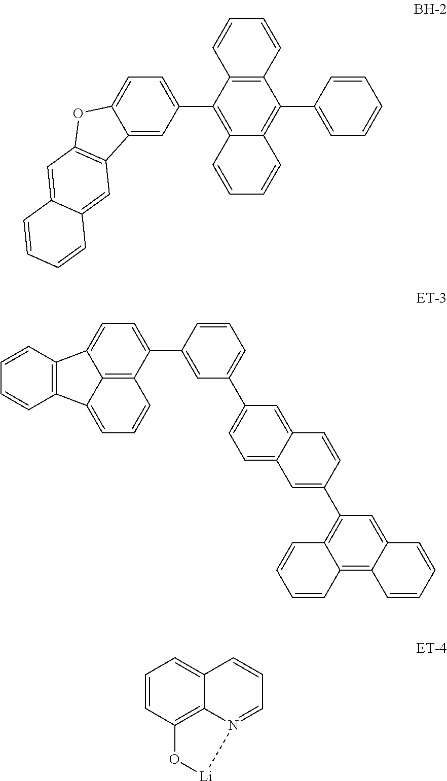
C12=C(C(C3=CC=C4C(=C3)C3=C(O4)C=C4C(=C3)C=CC=C4)=C3C(=C1C1=CC=CC=C1)C=CC=C3)C=CC=C2.C12=C3C(=CC(C4=CC5=CC=C(C6=CC=CC(C7=CC=C8C9=C7C=CC=C9C7=C8C=CC=C7)=C6)C=C5C=C4)=C1C=CC=C2)C=CC=C3.C1=CC2=C3C(=C1)C=CC=N3[Li]O2
